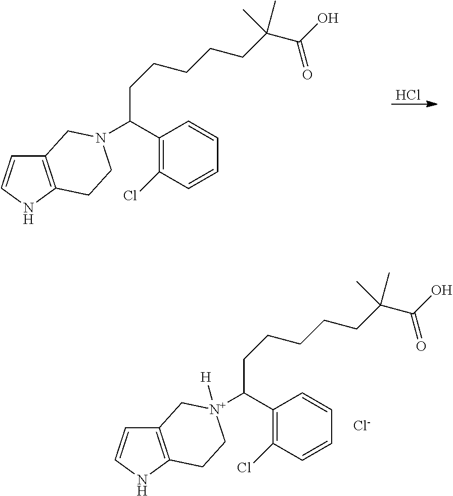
Cl.C12=C(NC=C1)CCN(C(C1=C(Cl)C=CC=C1)CCCCCC(C(O)=O)(C)C)C2.C12=C(NC=C1)CC[N+](C(C1=C(Cl)C=CC=C1)CCCCCC(C(O)=O)(C)C)([H])C2.[Cl-]
